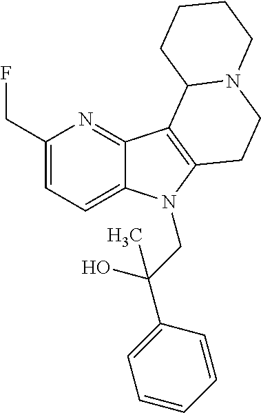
C1(CF)=CC=C2C(=N1)C1=C(N2CC(C2=CC=CC=C2)(O)C)CCN2C1CCCC2
